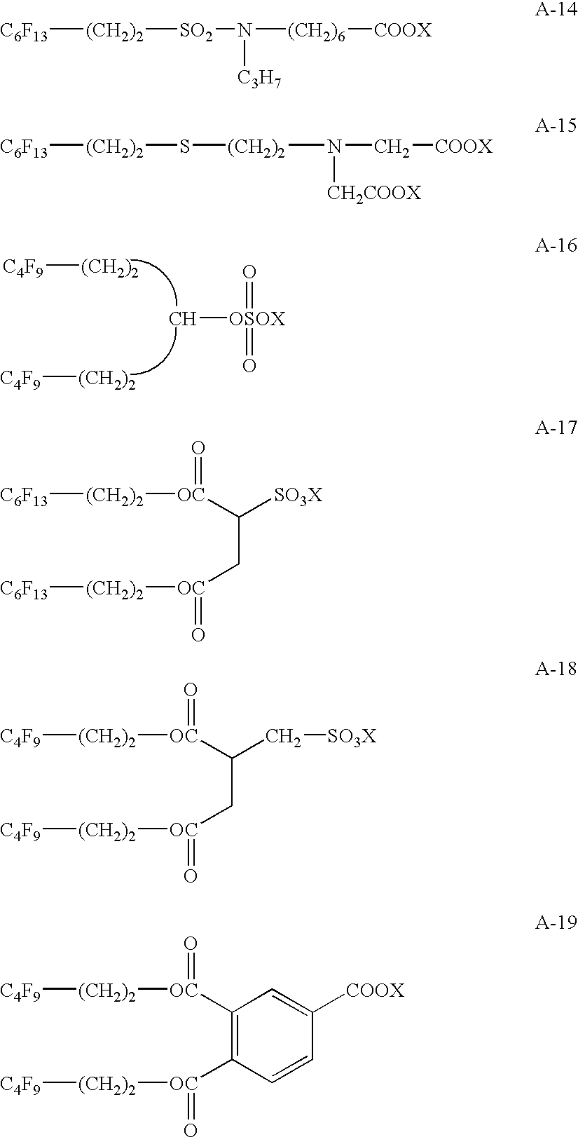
C[OSOX](=O)=O.[C4F9][(CH2)2].[C4F9][(CH2)2].[(CH2)2]([SO2]N([(CH2)6][COOX])[C3H7])[C6F13].[(CH2)2](S[(CH2)2]N(C[COOX])[CH2COOX])[C6F13].C(C[OC]([(CH2)2][C6F13])=O)([OC]([(CH2)2][C6F13])=O)[SO3X].C(C[OC]([(CH2)2][C4F9])=O)([OC]([(CH2)2][C4F9])=O)C[SO3X].C1([OC]([(CH2)2][C4F9])=O)=C([OC]([(CH2)2][C4F9])=O)C=CC([COOX])=C1
